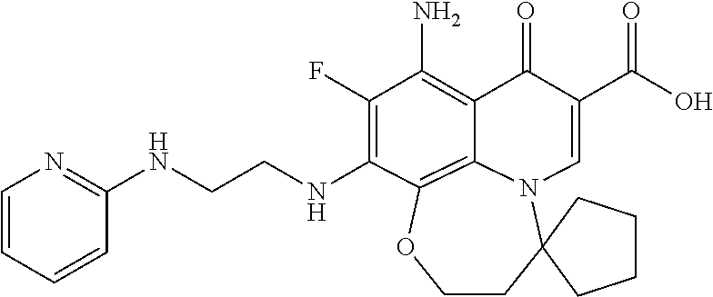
N(CCNC1=C(F)C(N)=C2C(=O)C(C(=O)O)=CN3C2=C1OCCC31CCCC1)C1=NC=CC=C1
